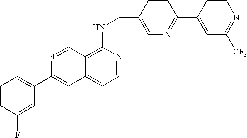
C1=CC(CNC2=C3C(=CC=N2)C=C(C2=CC=CC(F)=C2)N=C3)=CN=C1C1=CC([CF3])=NC=C1
